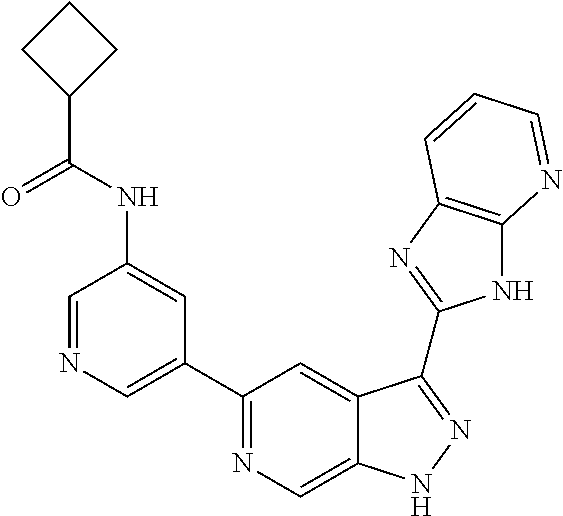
C1=NC=C(C2=NC=C3C(=C2)C(C2=NC4=C(N2)N=CC=C4)=NN3)C=C1NC(C1CCC1)=O
